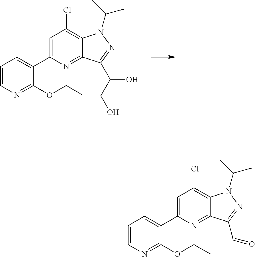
C1=CN=C(OCC)C(C2=CC(Cl)=C3C(=N2)C(C(CO)O)=NN3C(C)C)=C1.C1=CN=C(OCC)C(C2=CC(Cl)=C3C(=N2)C(C=O)=NN3C(C)C)=C1
